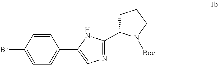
C1=CC(Br)=CC=C1C1=CN=C(C2CCCN2[Boc])N1
